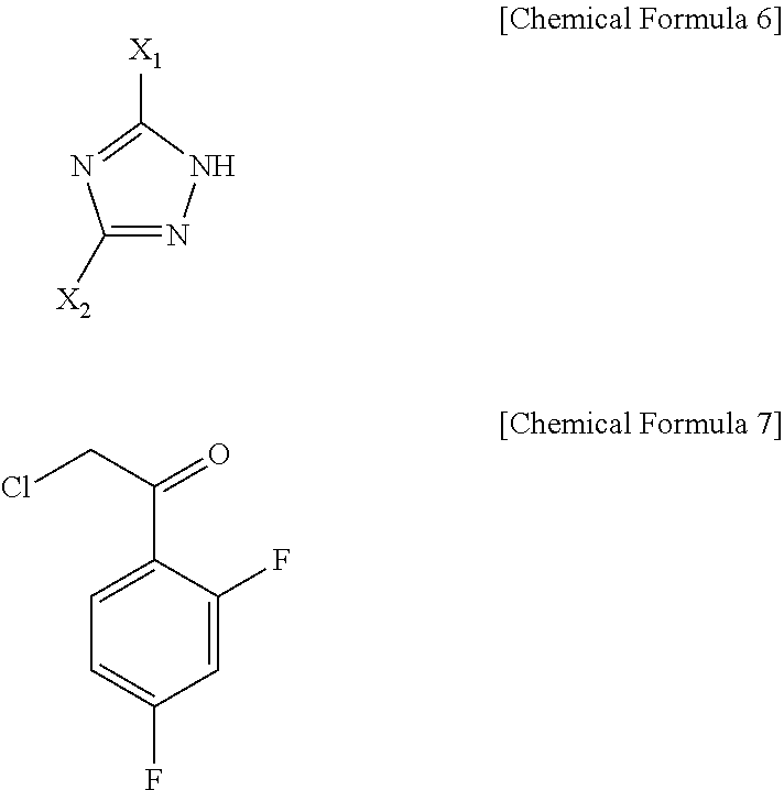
C1([X2])=NNC([X1])=N1.ClCC(=O)C1=CC=C(F)C=C1F
